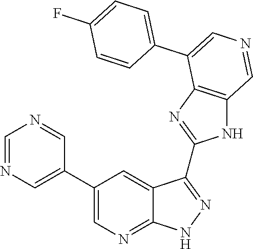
C1=NC=C(C2=CN=C3C(=C2)C(C2=NC4=C(N2)C=NC=C4C2=CC=C(F)C=C2)=NN3)C=N1
